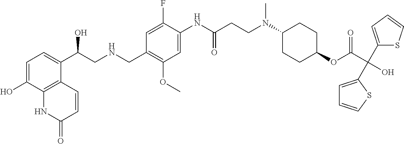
C1=C(O)C2=C(C(C(CNCC3=C(OC)C=C(NC(CCN(C4CCC(OC(C(O)(C5=CC=CS5)C5=CC=CS5)=O)CC4)C)=O)C(F)=C3)O)=C1)C=CC(=O)N2
